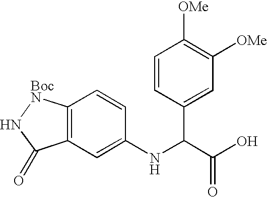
C1=CC(C(C(O)=O)NC2=CC3=C(C=C2)[BocN]NC3=O)=CC([OMe])=C1[OMe]
